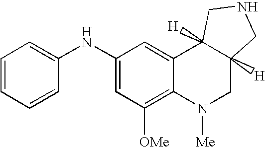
C1(NC2=CC=CC=C2)=CC([OMe])=C2C(=C1)C1([H])C([H])(CN2[Me])CNC1
